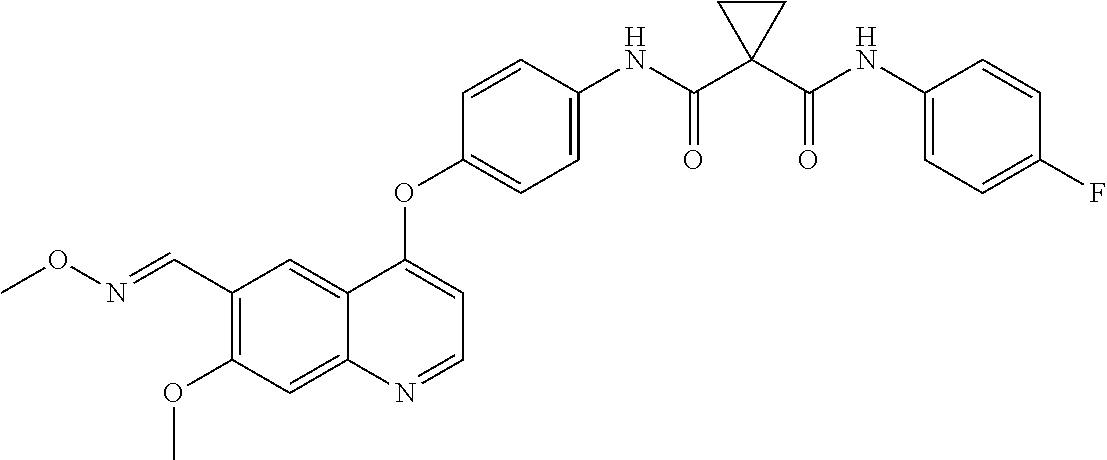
C12=CC(C=NOC)=C(OC)C=C1N=CC=C2OC1=CC=C(NC(C2(C(NC3=CC=C(F)C=C3)=O)CC2)=O)C=C1
